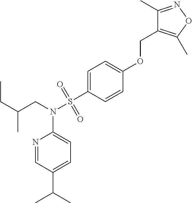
C1=C(OCC2=C(C)ON=C2C)C=CC(S(N(CC(CC)C)C2=CC=C(C(C)C)C=N2)(=O)=O)=C1
